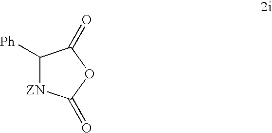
[Ph]C1[ZN]C(=O)OC1=O
